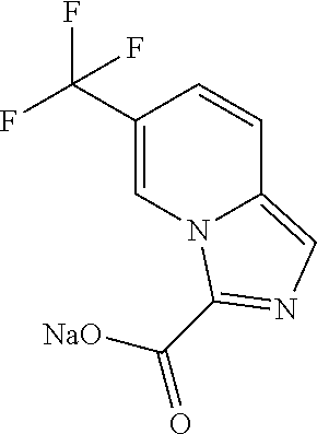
C1(C(F)(F)F)=CN2C(=CN=C2C(=O)[NaO])C=C1
